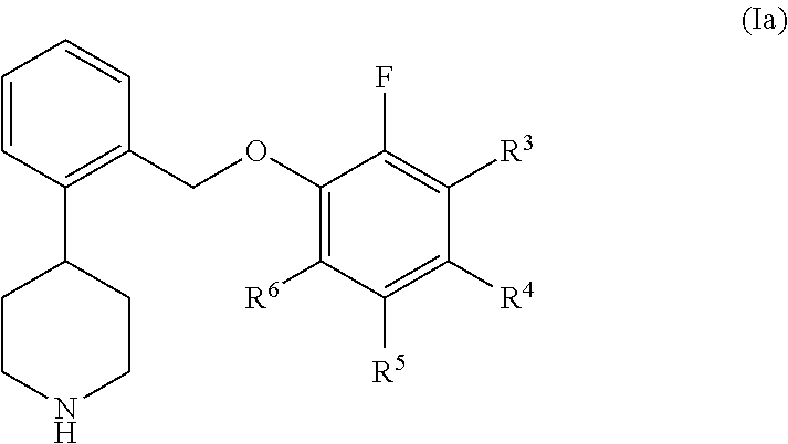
C1(C2CCNCC2)=C(COC2=C([R6])C([R5])=C([R4])C([R3])=C2F)C=CC=C1
